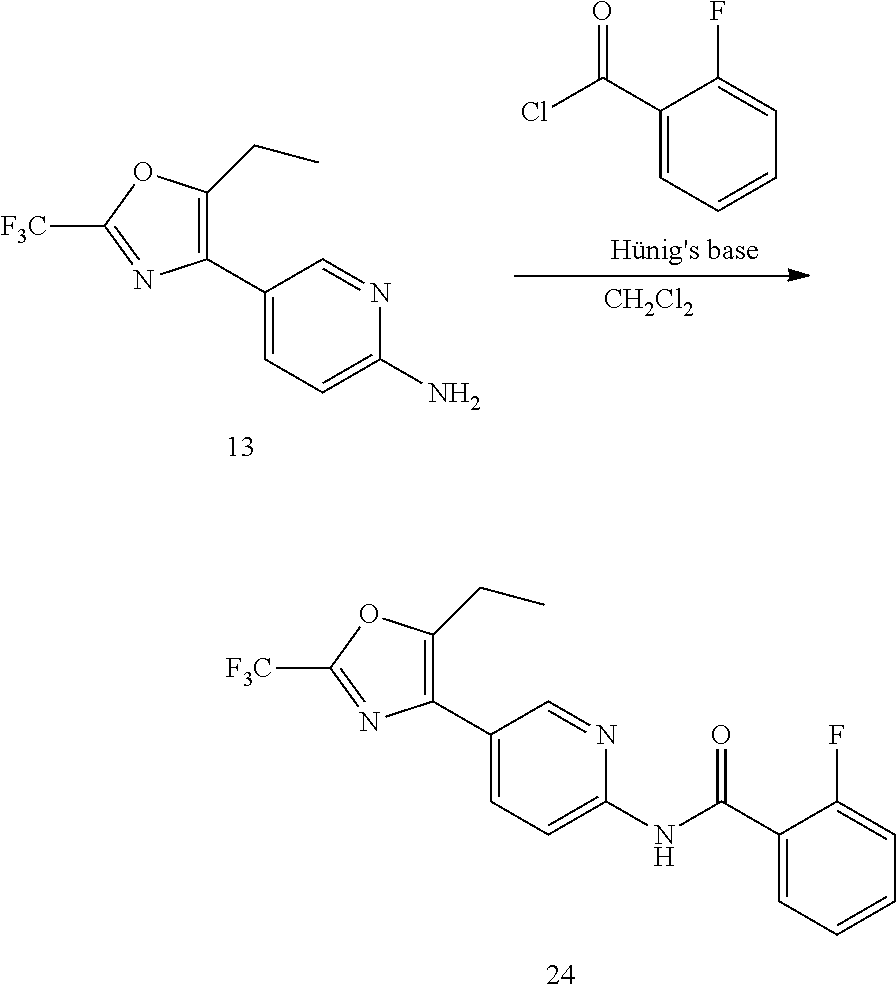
C1(C2=C(CC)OC([F3C])=N2)=CC=C(NC(C2=CC=CC=C2F)=O)N=C1.C1(C2=C(CC)OC([F3C])=N2)=CC=C(N)N=C1.C1(C(Cl)=O)=CC=CC=C1F.[CH2Cl2]
